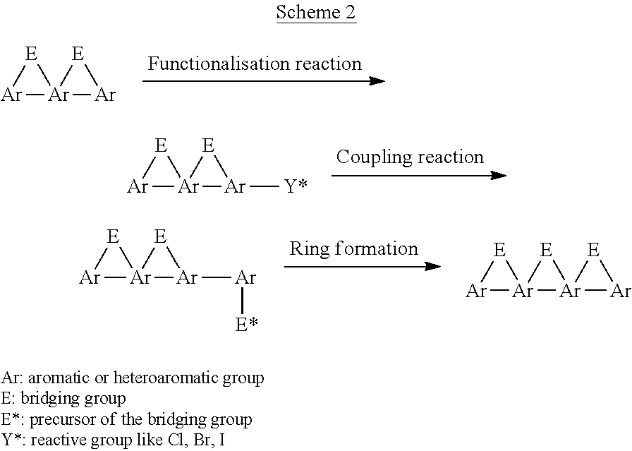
[Ar]1[E][Ar]12[Ar][E]2.[Ar]1([Y*])[E][Ar]12[Ar][E]2.[Ar]1[E][Ar]12[E][Ar]21[Ar][E]1.[Ar]1([Ar][E*])[E][Ar]12[Ar][E]2
